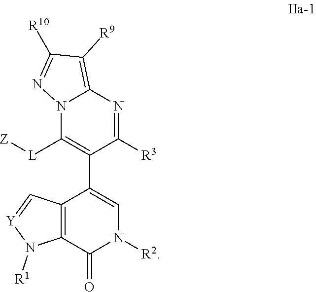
C12=C(C(=O)N([R2])C=C1C1=C([L][Z])N3C(=C([R9])C([R10])=N3)N=C1[R3])N([R1])[Y]=C2
